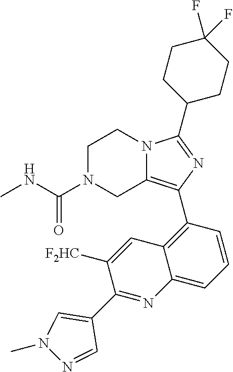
C1N(C(NC)=O)CC2=C(C3=C4C(=CC=C3)N=C(C3=CN(C)N=C3)C([F2HC])=C4)N=C(C3CCC(F)(F)CC3)N2C1
